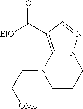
C(C1=C2N(N=C1)CCCN2CC[OMe])([EtO])=O
